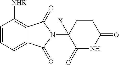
C1=CC=C2C(=C1[NHR])C(=O)N(C1([X])C(=O)NC(=O)CC1)C2=O
